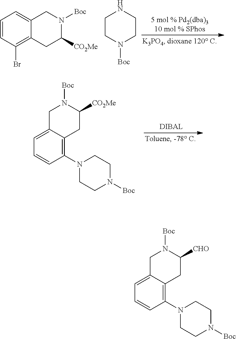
C1=CC(Br)=C2C(=C1)CN([Boc])C([CO2Me])C2.C1CN([Boc])CCN1.C1=C2C(=C(N3CCN([Boc])CC3)C=C1)CC([CO2Me])N([Boc])C2.C1=C2C(=C(N3CCN([Boc])CC3)C=C1)CC([CHO])N([Boc])C2
